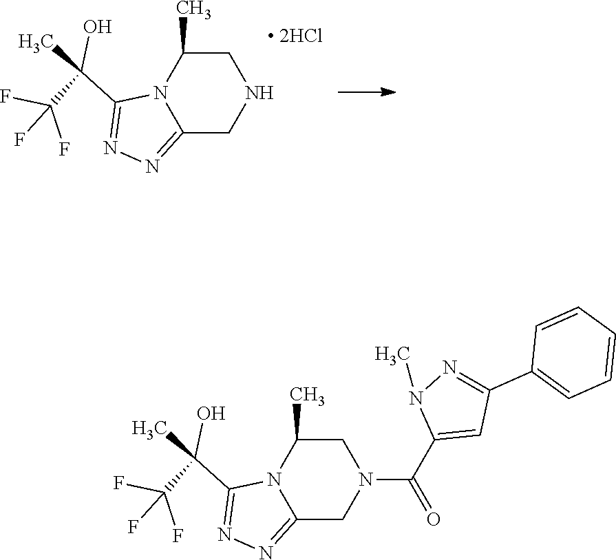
C12=NN=C(C(O)(C)C(F)(F)F)N1C(C)CNC2.C12=NN=C(C(O)(C)C(F)(F)F)N1C(C)CN(C(C1=CC(C3=CC=CC=C3)=NN1C)=O)C2
